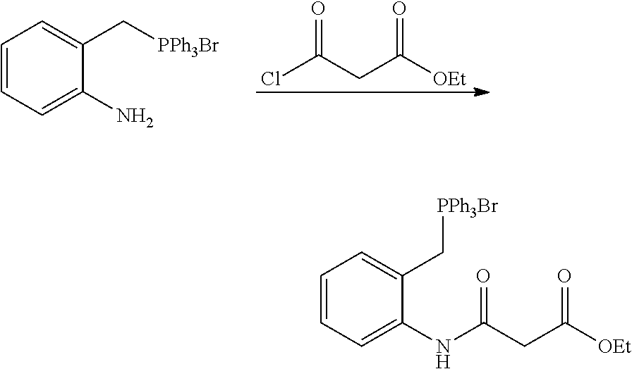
C1=CC=C(N)C(C[PPh3Br])=C1.ClC(CC([OEt])=O)=O.C1=CC=C(NC(CC([OEt])=O)=O)C(C[PPh3Br])=C1
